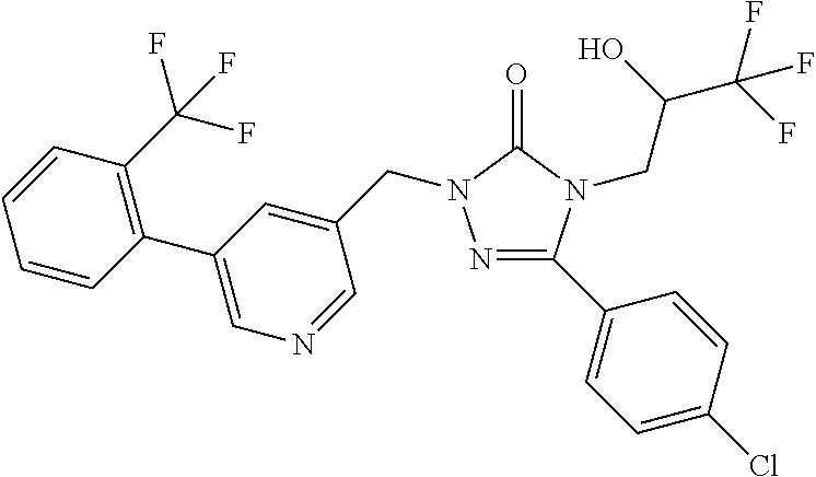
N1=C(C2=CC=C(Cl)C=C2)N(CC(C(F)(F)F)O)C(=O)N1CC1=CC(C2=C(C(F)(F)F)C=CC=C2)=CN=C1
